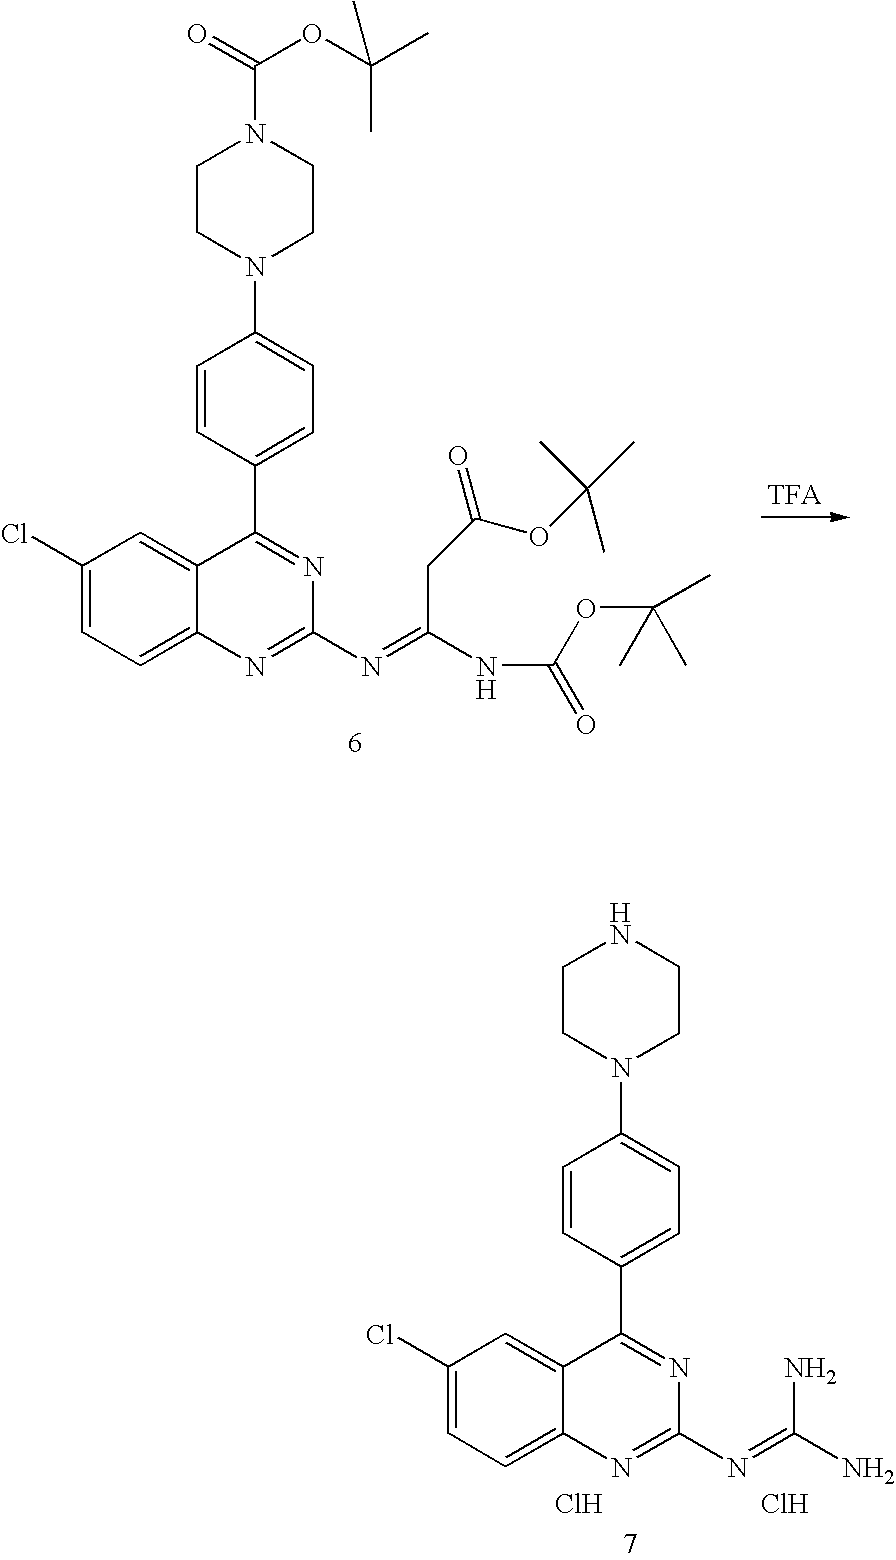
C1(Cl)=CC=C2C(=C1)C(C1=CC=C(N3CCN(C(=O)OC(C)(C)C)CC3)C=C1)=NC(N=C(CC(=O)OC(C)(C)C)NC(=O)OC(C)(C)C)=N2.C1(Cl)=CC=C2C(=C1)C(C1=CC=C(N3CCNCC3)C=C1)=NC(N=C(N)N)=N2.Cl.Cl
